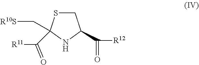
C1SC(C[R10S])(C([R11])=O)NC1C([R12])=O
